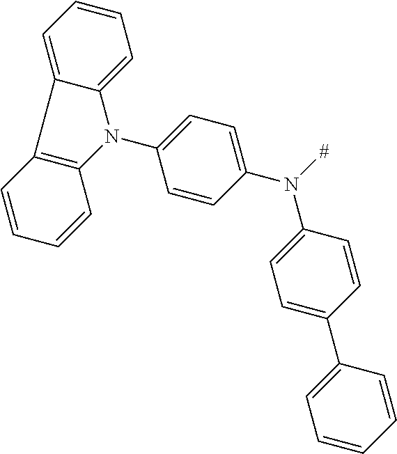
C1=CC(N([#])C2=CC=C(C3=CC=CC=C3)C=C2)=CC=C1N1C2=CC=CC=C2C2=C1C=CC=C2
